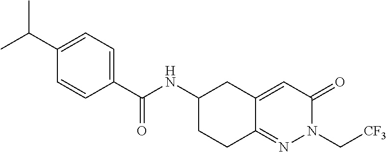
C1=C(C(C)C)C=CC(C(NC2CC3=CC(=O)N(C[CF3])N=C3CC2)=O)=C1
